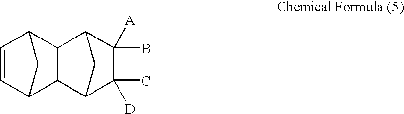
C1=CC2CC1C1C3C(C)([D])C(B)([A])C(C21)C3
